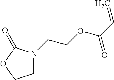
N1(CCOC(C=C)=O)CCOC1=O
